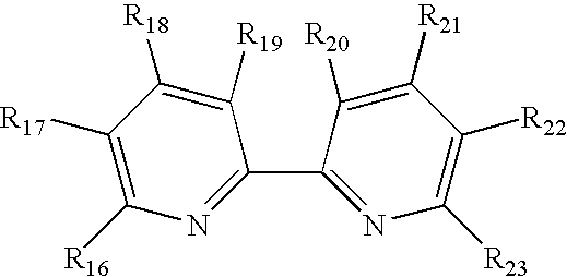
C1([R19])=C([R18])C([R17])=C([R16])N=C1C1=NC([R23])=C([R22])C([R21])=C1[R20]
